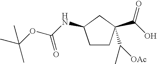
OC(=O)C1(C(C)[OAc])CCC(NC(OC(C)(C)C)=O)C1
